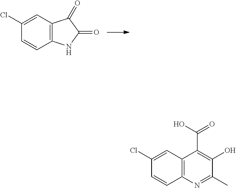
C12=C(C=C(Cl)C=C1)C(=O)C(=O)N2.C12=C(C=C(Cl)C=C1)C(C(=O)O)=C(O)C(C)=N2
